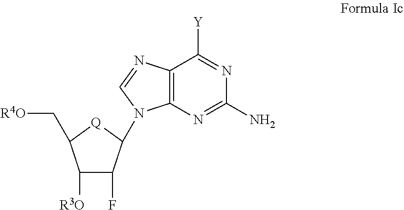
C1([R3O])C(F)C(N2C3=C(C([Y])=NC(N)=N3)N=C2)[Q]C1C[R4O]
